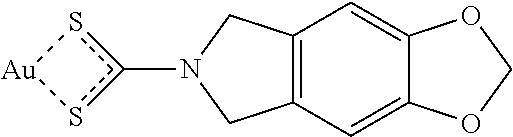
N1(c2s[Au]s2)CC2=C(C1)C=C1C(=C2)OCO1
